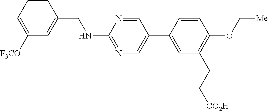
C1=CC(CNC2=NC=C(C3=CC(CC[CO2H])=C(OC[Me])C=C3)C=N2)=CC([F3CO])=C1
